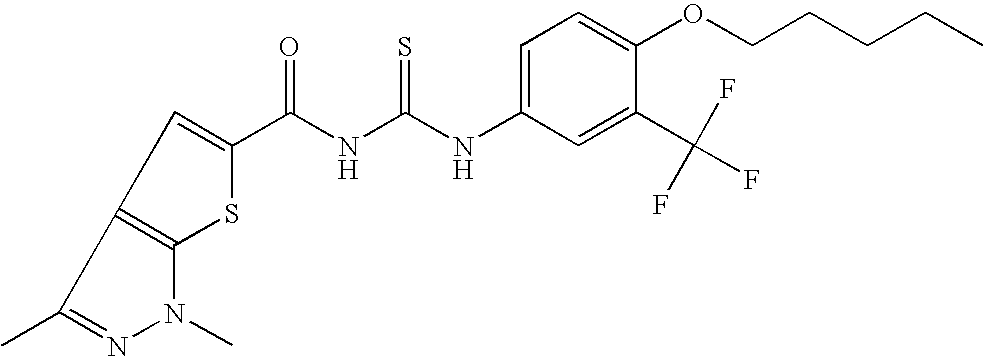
C(NC(NC1=CC=C(OCCCCC)C(C(F)(F)F)=C1)=S)(=O)C1=CC2=C(S1)N(C)N=C2C
